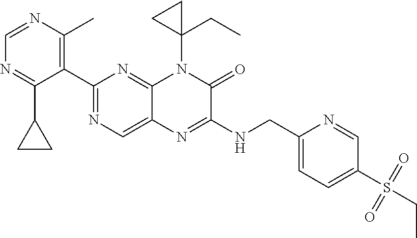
C1=NC(C)=C(C2=NC=C3C(=N2)N(C2(CC)CC2)C(=O)C(NCC2=CC=C(S(=O)(=O)CC)C=N2)=N3)C(C2CC2)=N1
